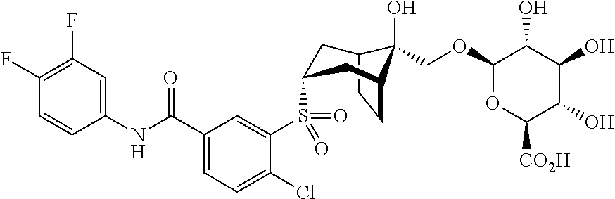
C1(F)=C(F)C=C(NC(C2=CC=C(Cl)C(S(=O)(C3CC4CCC(C3)C4(O)COC3OC([CO2H])C(O)C(O)C3O)=O)=C2)=O)C=C1
